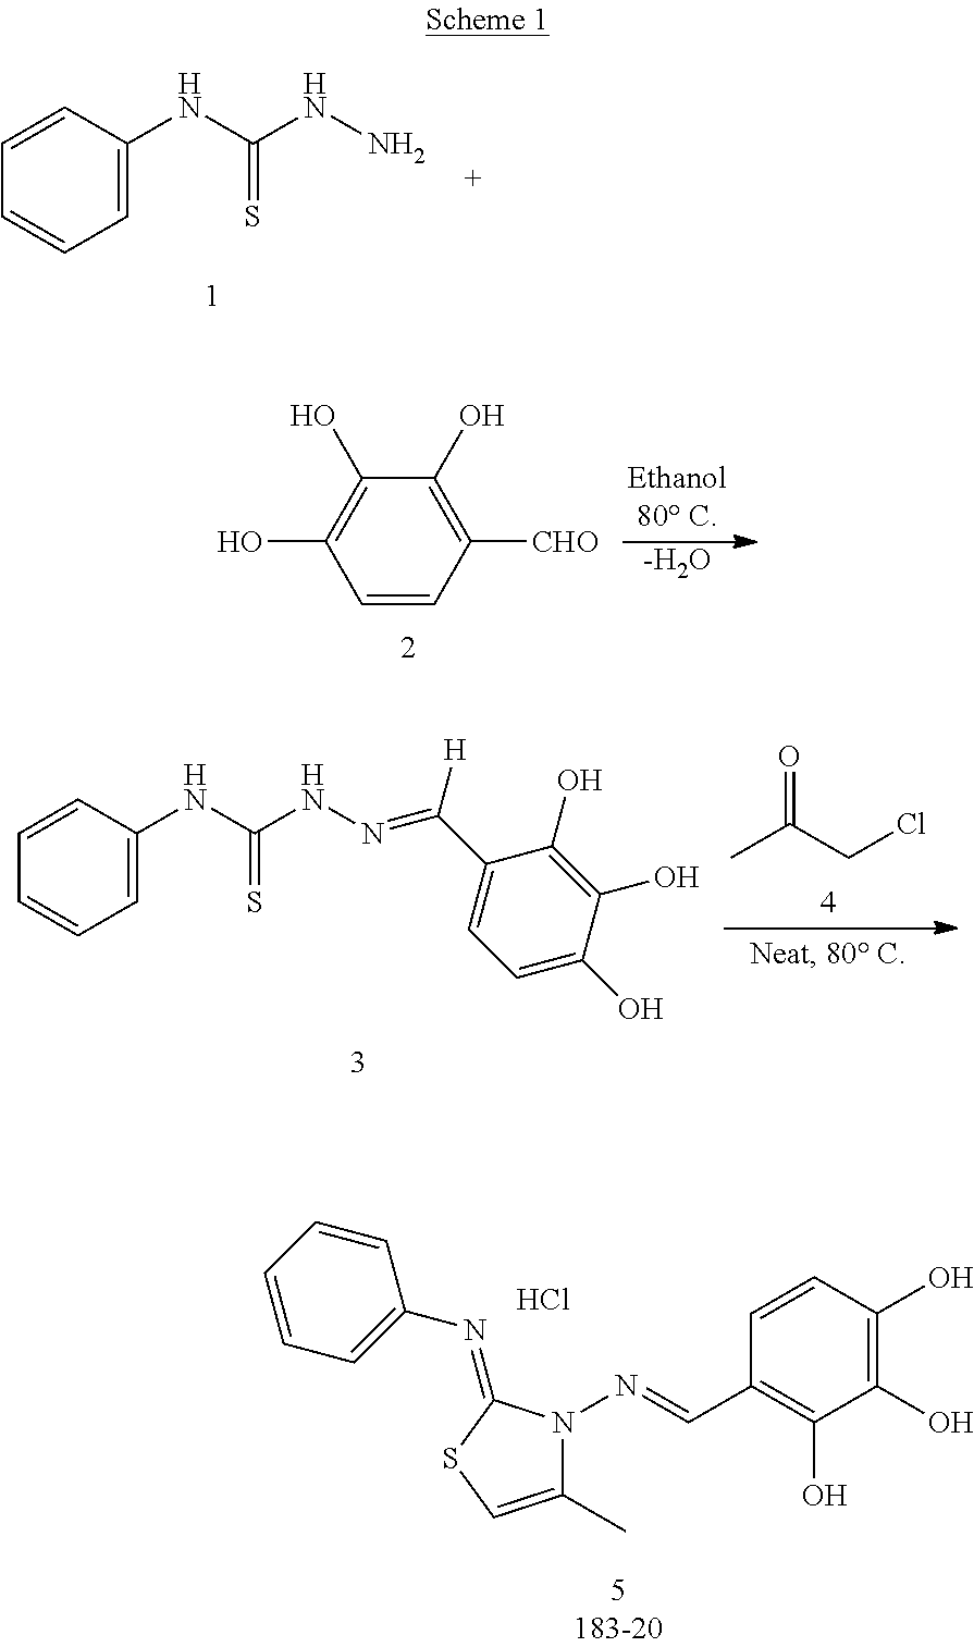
C1=CC([CHO])=C(O)C(O)=C1O.[-H2O].C1=CC(NC(=S)NN)=CC=C1.C1=CC(NC(=S)NN=C(C2=CC=C(O)C(O)=C2O)[H])=CC=C1.CC(CCl)=O.C1=CC(O)=C(O)C(O)=C1C=NN1C(C)=CSC1=NC1=CC=CC=C1.Cl
